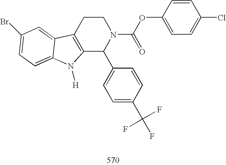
C12=C(CCN(C(OC3=CC=C(Cl)C=C3)=O)C1C1=CC=C(C(F)(F)F)C=C1)C1=CC(Br)=CC=C1N2[H]
